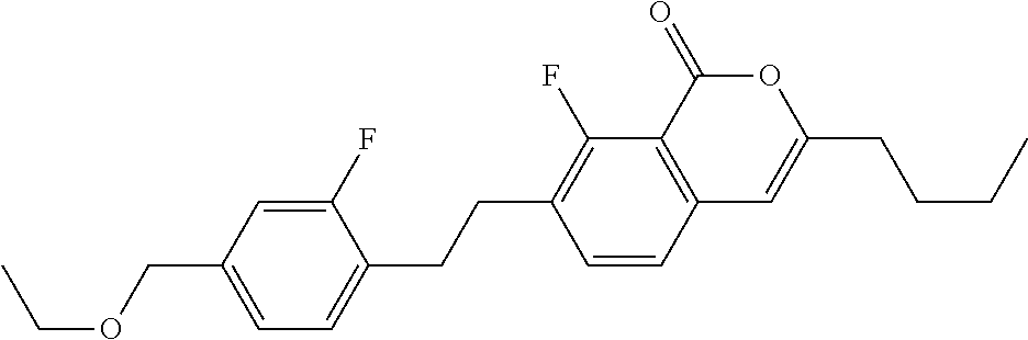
C12=C(C(=O)OC(CCCC)=C1)C(F)=C(CCC1=CC=C(COCC)C=C1F)C=C2
